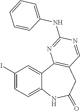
C12=CC=C(I)C=C1C1=C(CC(=O)N2)C=NC(NC2=CC=CC=C2)=N1
